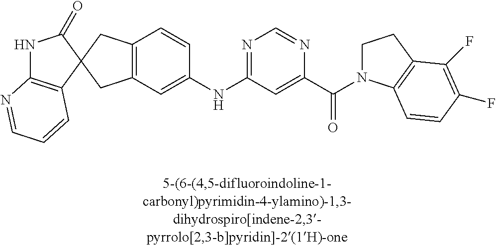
N1C2=C(C=CC=N2)C2(C1=O)CC1=C(C2)C=C(NC2=NC=NC(C(=O)N3CCC4=C3C=CC(F)=C4F)=C2)C=C1
